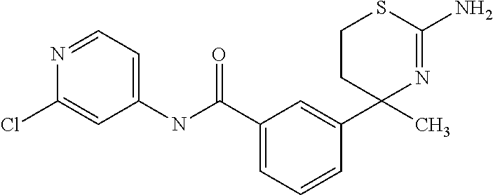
C1(C2(C)N=C(N)SCC2)=CC(C(NC2=CC=NC(Cl)=C2)=O)=CC=C1
